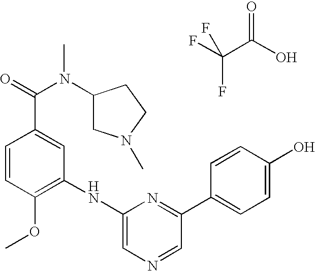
FC(C(O)=O)(F)F.C1=CC(OC)=C(NC2=CN=CC(C3=CC=C(O)C=C3)=N2)C=C1C(=O)N(C1CN(C)CC1)C
